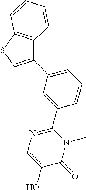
C12=C(SC=C1C1=CC=CC(C3=NC=C(O)C(=O)N3C)=C1)C=CC=C2
